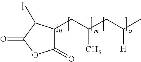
C1(=O)C(CC(CC(C)[H])C)C(C)C(=O)O1
